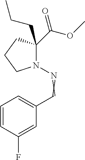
N1(N=CC2=CC=CC(F)=C2)C(C(OC)=O)(CCC)CCC1
